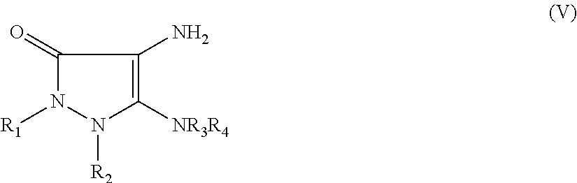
C1(=O)N([R1])N([R2])C([NR3R4])=C1N
